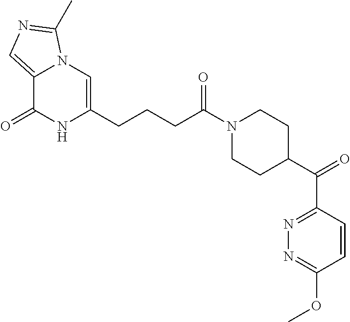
C12=CN=C(C)N1C=C(CCCC(N1CCC(C(C3=NN=C(OC)C=C3)=O)CC1)=O)NC2=O
